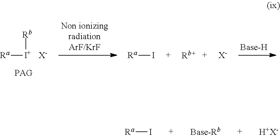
[Ra]I.[Base-Rb].[H+X-].[Ra][I+][Rb].[X-].[Ra]I.[X-].[Rb+]
